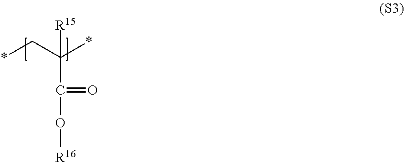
*CC(*)([R15])C(=O)O[R16]
